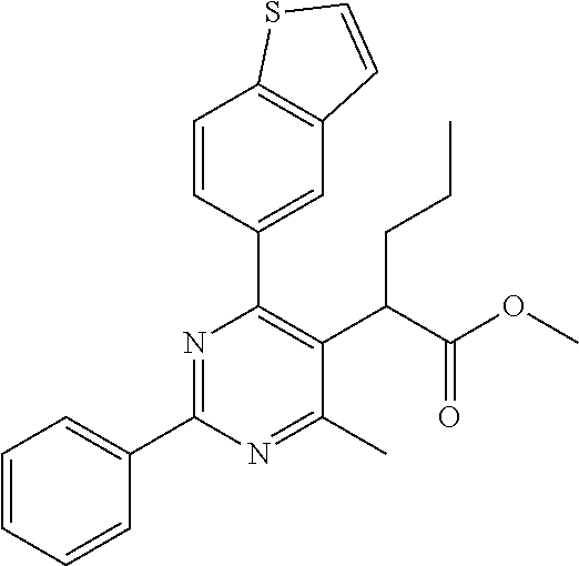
C1=CC=CC(C2=NC(C3=CC4=C(C=C3)SC=C4)=C(C(C(OC)=O)CCC)C(C)=N2)=C1
